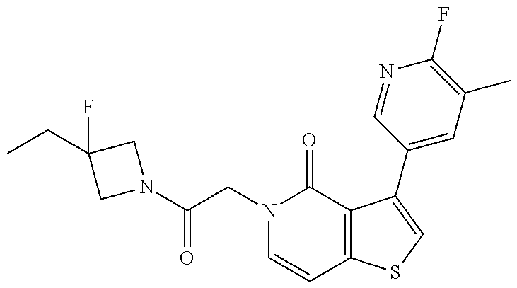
C(CN1C=CC2=C(C1=O)C(C1=CC(C)=C(F)N=C1)=CS2)(=O)N1CC(F)(CC)C1
